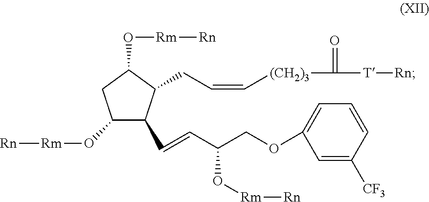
C1(O[Rm][Rn])C(C=CC(O[Rm][Rn])COC2=CC=CC([CF3])=C2)C(CC=C[(CH2)3]C([T][Rn])=O)C(O[Rm][Rn])C1
